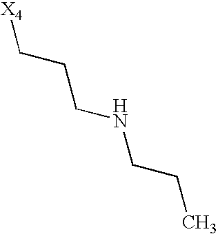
[X4]CCCNCCC
